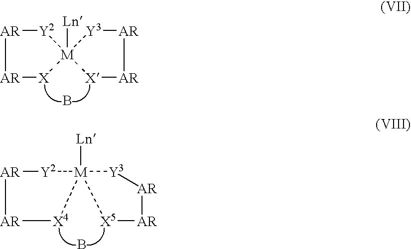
[Ln][M]12([Y3][AR][AR][X]1)[Y2][AR][AR][X]2.B.[Ln][M]12([Y3][AR][AR][X5]1)[X4][AR][AR][Y2]2.B
